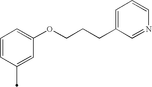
C1=CC(C)=CC(OCCCC2=CC=CN=C2)=C1
